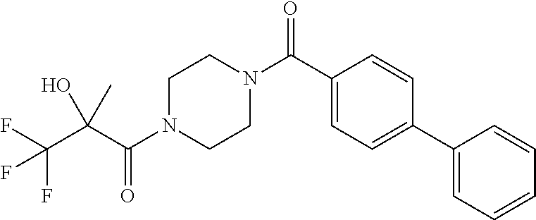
FC(C(C(N1CCN(C(=O)C2=CC=C(C3=CC=CC=C3)C=C2)CC1)=O)(C)O)(F)F
